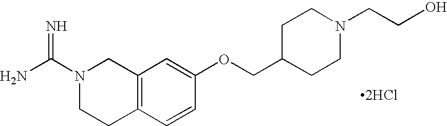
N1(C(N)=N)CCC2=C(C1)C=C(OCC1CCN(CCO)CC1)C=C2.[2HCl]
